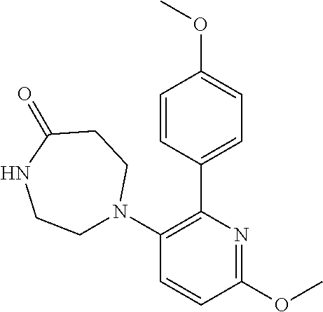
C1=CC(C2=C(N3CCNC(=O)CC3)C=CC(OC)=N2)=CC=C1OC
